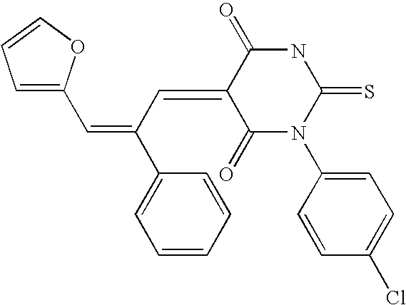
C1=C(C=C(C=C2C(=O)N(C3=CC=C(Cl)C=C3)C(=S)NC2=O)C2=CC=CC=C2)OC=C1
